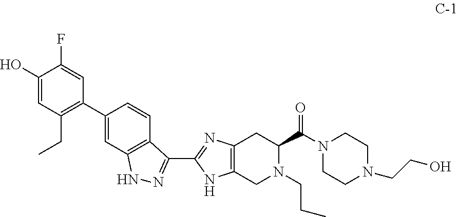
C1(C2=C(CC)C=C(O)C(F)=C2)=CC2=C(C=C1)C(C1=NC3=C(CN(CCC)C(C(=O)N4CCN(CCO)CC4)C3)N1)=NN2
